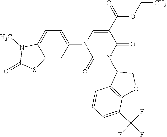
C1=C(N2C(=O)N(C3C4=C(OC3)C(C(F)(F)F)=CC=C4)C(=O)C(C(OCC)=O)=C2)C=C2C(=C1)N(C)C(=O)S2
